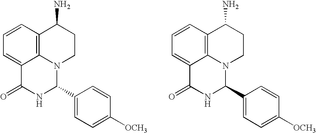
C1=CC2=C3C(=C1)C(=O)NC(C1=CC=C([OCH3])C=C1)N3CCC2N.C1=CC2=C3C(=C1)C(=O)NC(C1=CC=C([OCH3])C=C1)N3CCC2N
